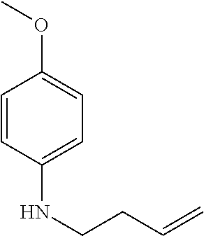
C1=CC(NCCC=C)=CC=C1OC
